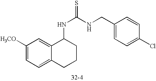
C12=CC=C([H3CO])C=C1C(NC(NCC1=CC=C(Cl)C=C1)=S)CCC2
